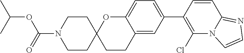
C12=CC(C3=C(Cl)N4C(=NC=C4)C=C3)=CC=C1OC1(CC2)CCN(C(OC(C)C)=O)CC1
